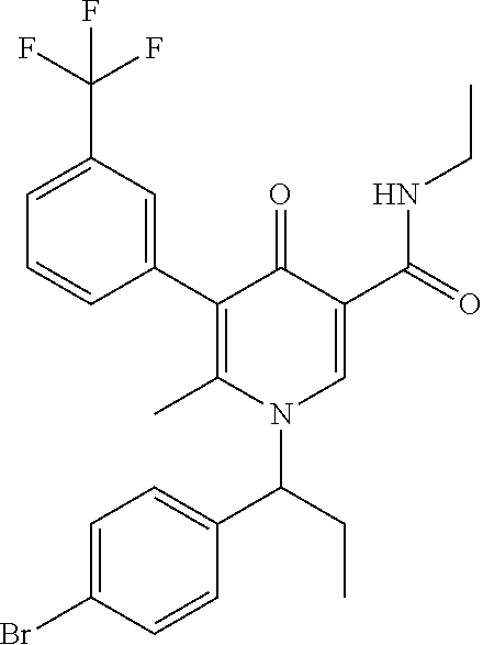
C1(C2=C(C)N(C(C3=CC=C(Br)C=C3)CC)C=C(C(=O)NCC)C2=O)=CC(C(F)(F)F)=CC=C1
